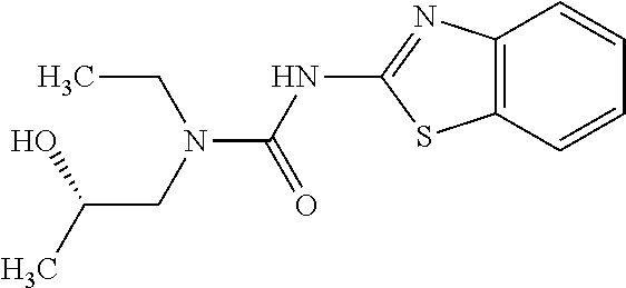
C12=C(C=CC=C1)SC(NC(N(CC(C)O)CC)=O)=N2
